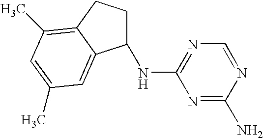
N1=C(N)N=CN=C1NC1CCC2=C(C)C=C(C)C=C12
